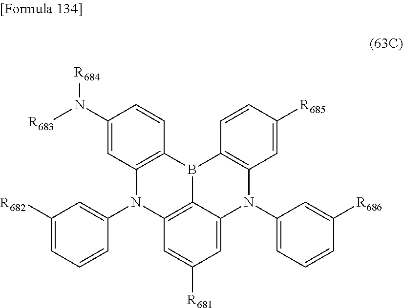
C12=C(B3C4=C(N1C1=CC([R682])=CC=C1)C=C([R681])C=C4N(C1=CC=CC([R686])=C1)C1=C3C=CC([R685])=C1)C=CC(N([R683])[R684])=C2
